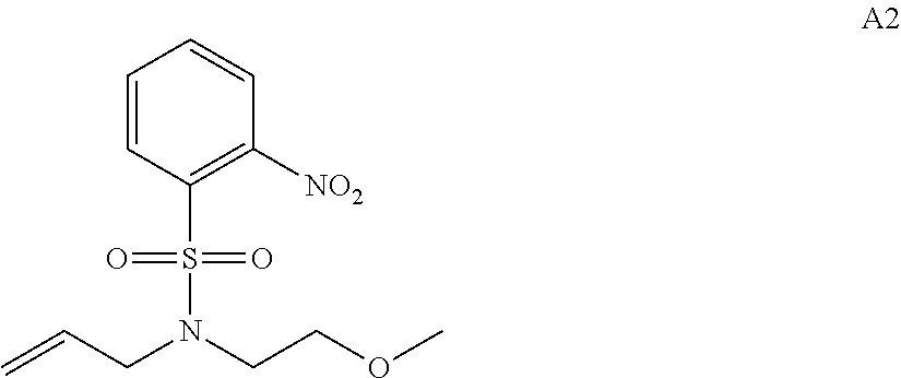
C1=CC(S(N(CC=C)CCOC)(=O)=O)=C([NO2])C=C1
